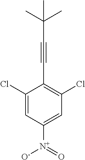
C1=C(Cl)C(C#CC(C)(C)C)=C(Cl)C=C1[N+](=O)[O-]
